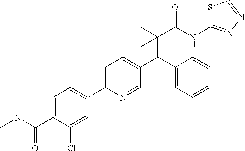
C1(C(C(C(NC2=NN=CS2)=O)(C)C)C2=CC=CC=C2)=CC=C(C2=CC=C(C(N(C)C)=O)C(Cl)=C2)N=C1
